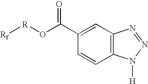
C1=C(C(O[R][Rf])=O)C=CC2=C1N=NN2[H]
